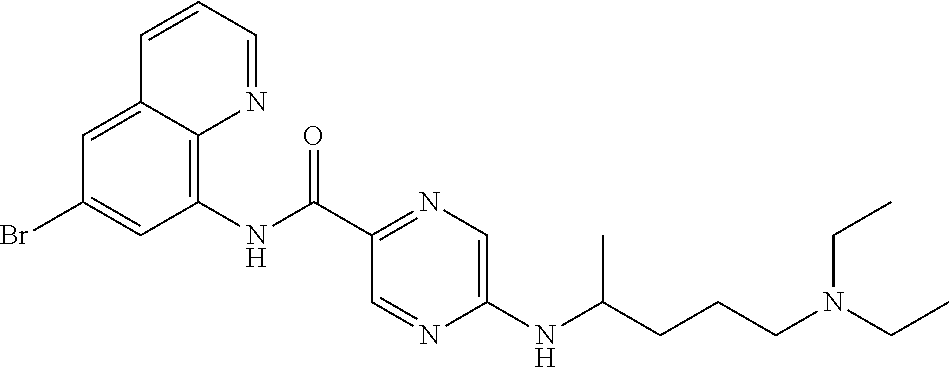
C12=CC(Br)=CC(NC(C3=NC=C(NC(CCCN(CC)CC)C)N=C3)=O)=C1N=CC=C2
